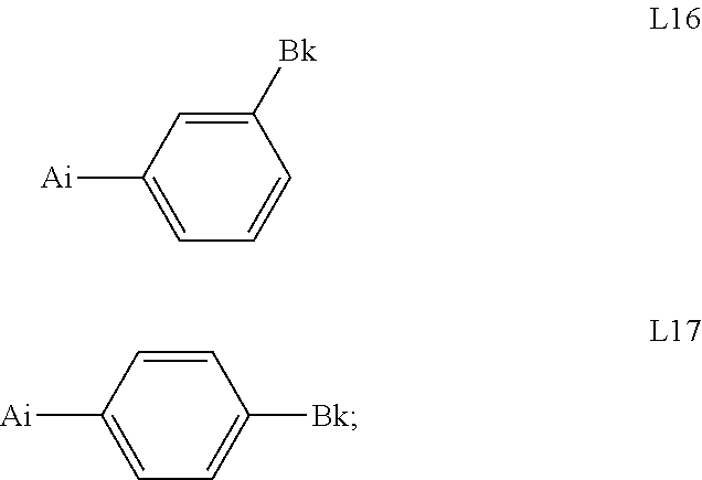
C1([Bk])=CC([Ai])=CC=C1.C1=CC([Ai])=CC=C1[Bk]
